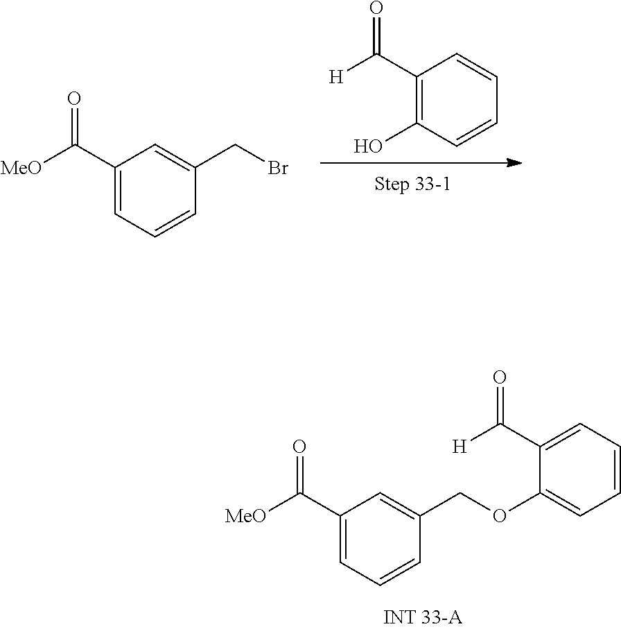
C1(C([MeO])=O)=CC=CC(COC2=CC=CC=C2C([H])=O)=C1.C1(C([MeO])=O)=CC=CC(CBr)=C1.OC1=C(C([H])=O)C=CC=C1
